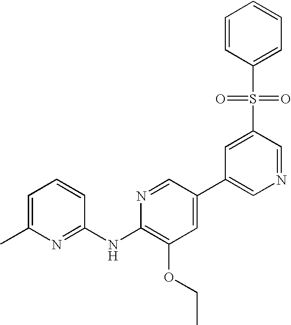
C1(C)=CC=CC(NC2=C(OCC)C=C(C3=CN=CC(S(C4=CC=CC=C4)(=O)=O)=C3)C=N2)=N1
